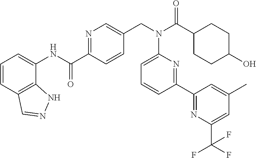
C(C1=NC=C(CN(C(C2CCC(O)CC2)=O)C2=CC=CC(C3=NC(C(F)(F)F)=CC(C)=C3)=N2)C=C1)(NC1=CC=CC2=C1NN=C2)=O
